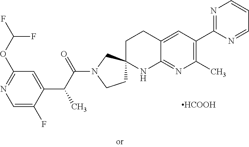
C1=C(F)C(C(C(N2CCC3(C2)CCC2=CC(C4=NC=CC=N4)=C(C)N=C2N3)=O)C)=CC(OC(F)F)=N1.[HCOOH]
